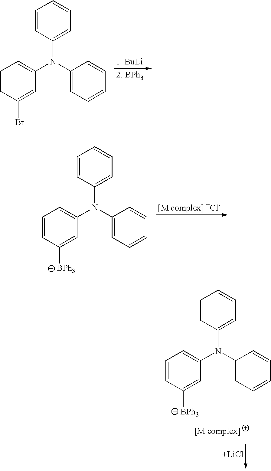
C1=CC(N(C2=CC=CC(Br)=C2)C2=CC=CC=C2)=CC=C1.C1=CC(N(C2=CC=CC([BPh3])=C2)C2=CC=CC=C2)=CC=C1.C1=CC(N(C2=CC=CC([BPh3])=C2)C2=CC=CC=C2)=CC=C1.[+LiCl]
